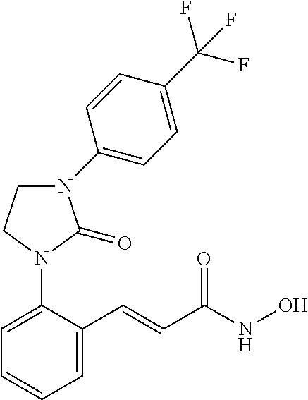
N1(C2=CC=C(C(F)(F)F)C=C2)CCN(C2=CC=CC=C2C=CC(NO)=O)C1=O
